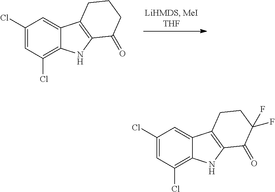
C1(Cl)=CC(Cl)=C2C(=C1)C1=C(N2)C(=O)CCC1.C1(Cl)=CC(Cl)=C2C(=C1)C1=C(N2)C(=O)C(F)(F)CC1
